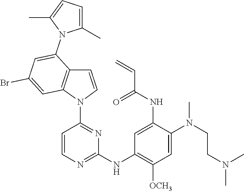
C1=CC(N2C=CC3=C2C=C(Br)C=C3N2C(C)=CC=C2C)=NC(NC2=C([OCH3])C=C(N(CCN(C)C)C)C(NC(C=C)=O)=C2)=N1
